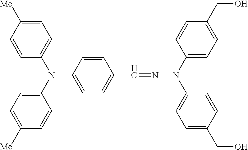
C1=CC(N(C2=CC=C([Me])C=C2)C2=CC=C([Me])C=C2)=CC=C1C=NN(C1=CC=C(CO)C=C1)C1=CC=C(CO)C=C1
